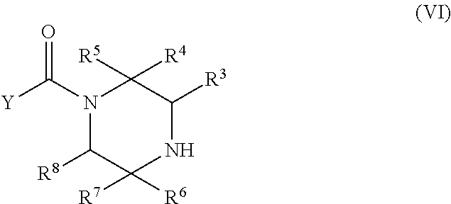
N1C([R3])C([R4])([R5])N(C([Y])=O)C([R8])C1([R7])[R6]
